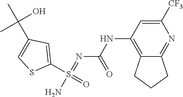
C1([CF3])=CC(NC(N=S(N)(C2=CC(C(C)(O)C)=CS2)=O)=O)=C2C(=N1)CCC2
